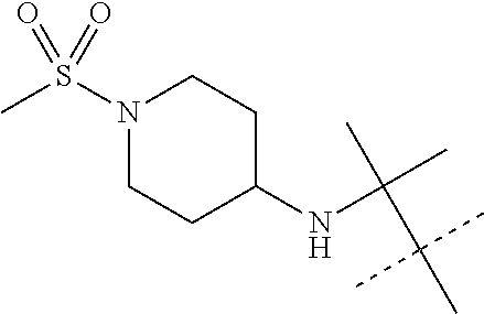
C(C(C)(C)C)(C)(C)NC1CCN(S(C)(=O)=O)CC1
